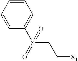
C1=CC=CC=C1S(=O)(CC[X1])=O
